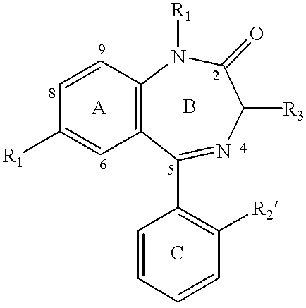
C12=C(C(C3=C([R2])C=CC=C3)=NC([R3])C(=O)N1[R1])C=C([R1])C=C2
